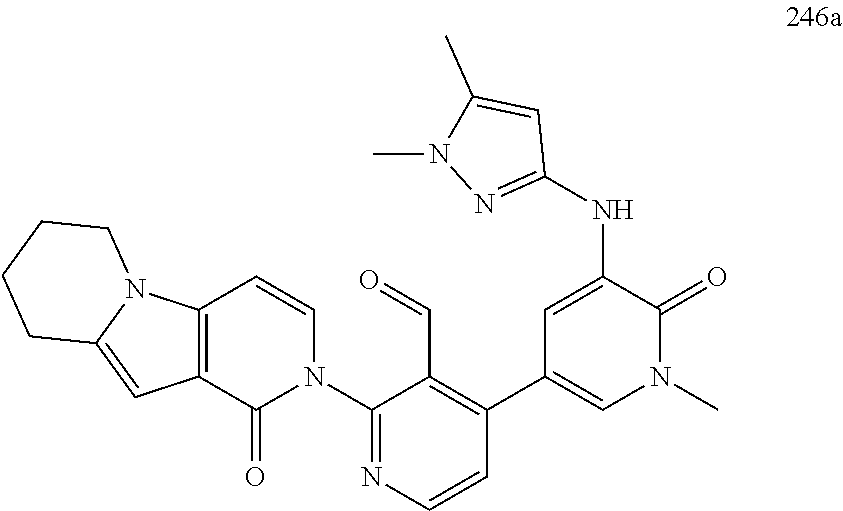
C12=C(C(=O)N(C3=NC=CC(C4=CN(C)C(=O)C(NC5=NN(C)C(C)=C5)=C4)=C3C=O)C=C1)C=C1N2CCCC1
